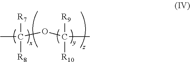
[R7]C(C)(OC([R9])([R10])C)[R8]
